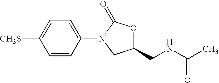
C1=CC(N2CC(CNC(C)=O)OC2=O)=CC=C1[CH3S]
